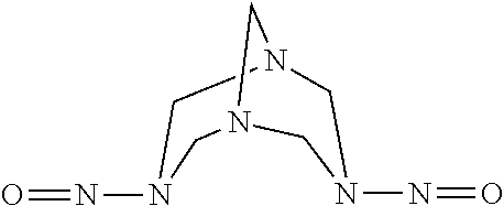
C1N2CN(CN1N=O)CN(N=O)C2
